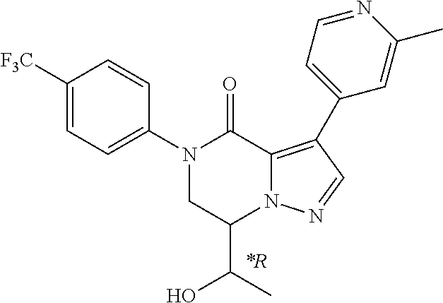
N1(C2=CC=C([F3C])C=C2)CC(C(C)O)N2C(=C(C3=CC=NC(C)=C3)C=N2)C1=O.[*R]
